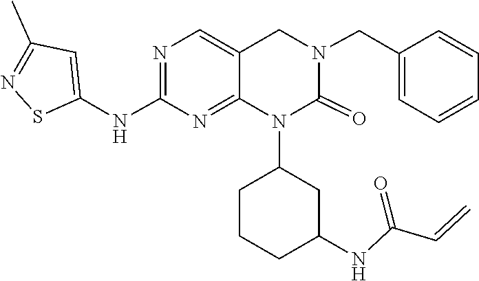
C(=C)C(NC1CCCC(N2C(=O)N(CC3=CC=CC=C3)CC3=CN=C(NC4=CC(C)=NS4)N=C23)C1)=O
